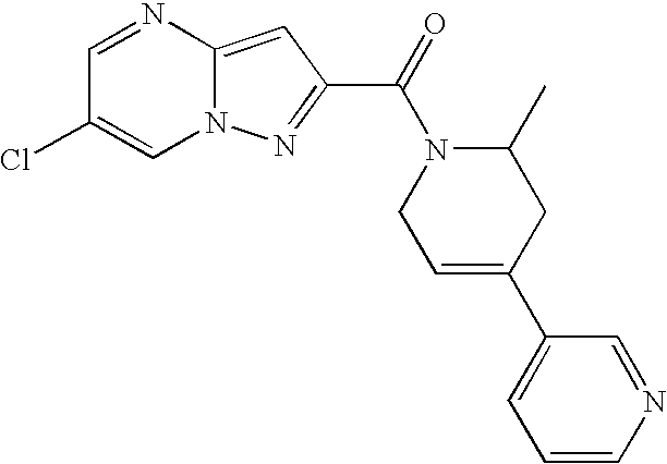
C1=NC2=CC(C(=O)N3CC=C(C4=CC=CN=C4)CC3C)=NN2C=C1Cl
